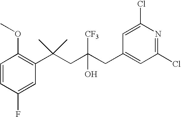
C1(F)=CC(C(CC(CC2=CC(Cl)=NC(Cl)=C2)([CF3])O)(C)C)=C(OC)C=C1
